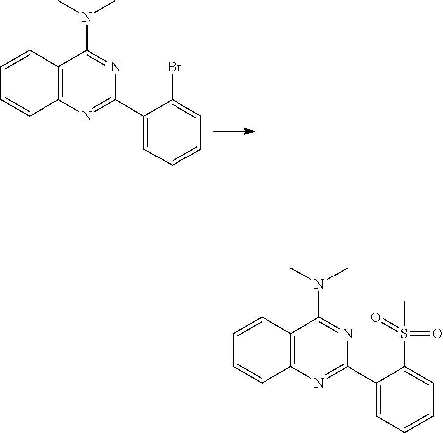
C12=C(N=C(C3=CC=CC=C3Br)N=C1N(C)C)C=CC=C2.C12=C(N=C(C3=CC=CC=C3S(=O)(C)=O)N=C1N(C)C)C=CC=C2
